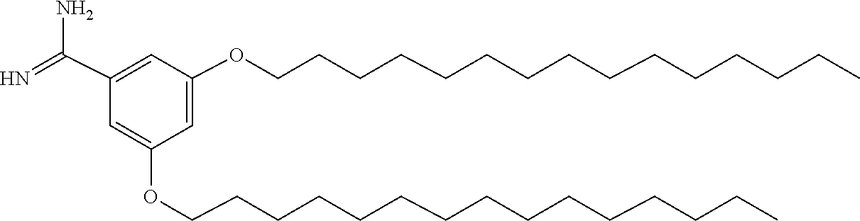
C1=C(OCCCCCCCCCCCCCCC)C=C(C(=N)N)C=C1OCCCCCCCCCCCCCCC
